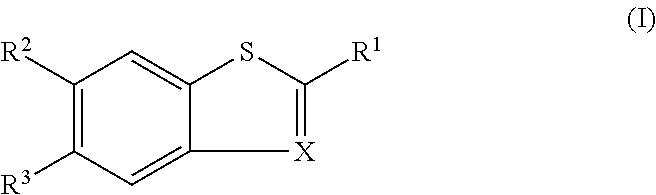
C1=C2C(=CC([R2])=C1[R3])SC([R1])=[X]2
